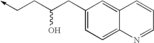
C1(CC(CC->C)O)=CC=C2C(=C1)C=CC=N2
